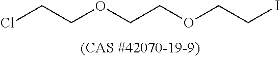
ClCCOCCOCCI
